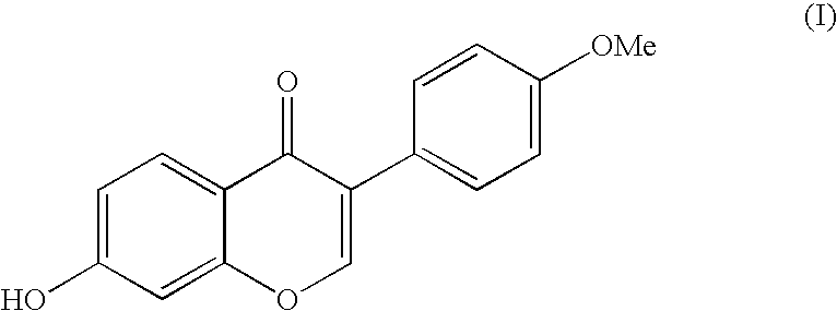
C1=C(O)C=C2C(=C1)C(=O)C(C1=CC=C([OMe])C=C1)=CO2
